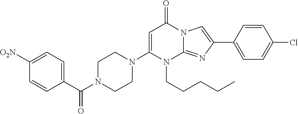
C1N(C(C2=CC=C([O2N])C=C2)=O)CCN(C2=CC(=O)N3C(=NC(C4=CC=C(Cl)C=C4)=C3)N2CCCCC)C1
